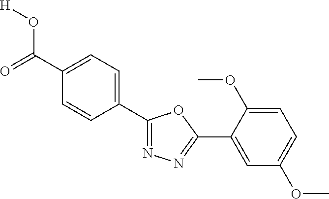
[H]OC(C1=CC=C(C2=NN=C(C3=CC(OC)=CC=C3OC)O2)C=C1)=O
